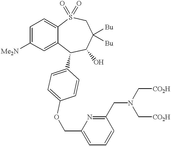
[Me2N]C1=CC=C2C(=C1)C(C1=CC=C(OCC3=CC=CC(CN(C[CO2H])C[CO2H])=N3)C=C1)C(O)C([Bu])([Bu])CS2(=O)=O
